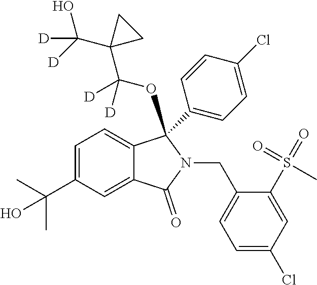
C1=C(C(C)(C)O)C=C2C(=C1)C(C1=CC=C(Cl)C=C1)(OC(C1(C(O)([D])[D])CC1)([D])[D])N(CC1=CC=C(Cl)C=C1S(C)(=O)=O)C2=O
